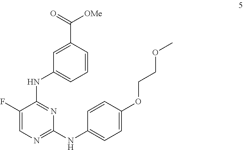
C1(F)=CN=C(NC2=CC=C(OCCOC)C=C2)N=C1NC1=CC=CC(C([OMe])=O)=C1
